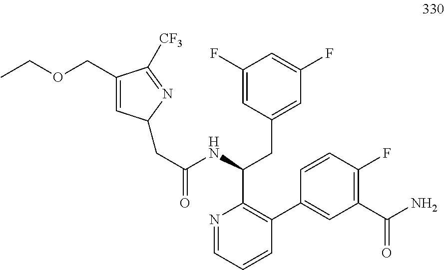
C1=C(COCC)C([CF3])=NC1CC(=O)NC(CC1=CC(F)=CC(F)=C1)C1=C(C2=CC(C(=O)N)=C(F)C=C2)C=CC=N1
